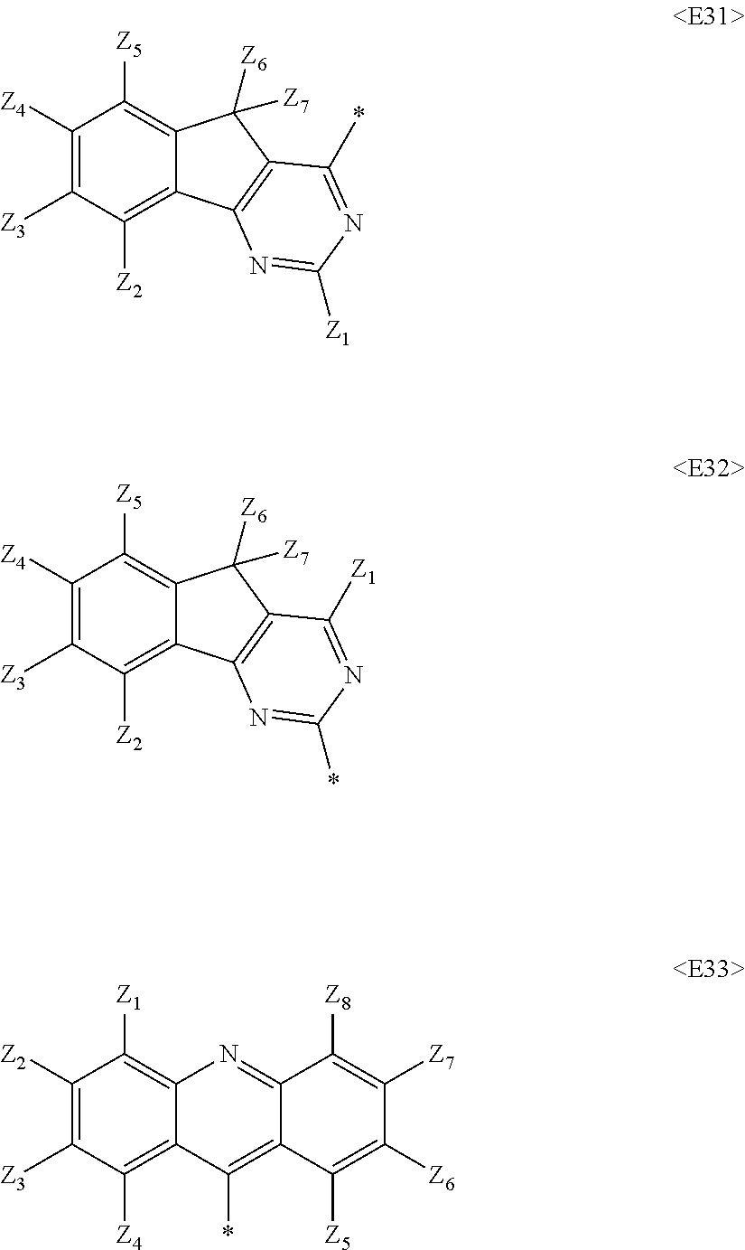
C1([Z4])=C([Z3])C([Z2])=C2C(=C1[Z5])C([Z6])([Z7])C1=C2N=C([Z1])N=C1*.C1([Z4])=C([Z3])C([Z2])=C2C(=C1[Z5])C([Z6])([Z7])C1=C2N=C(*)N=C1[Z1].C1([Z2])=C([Z3])C([Z4])=C2C(=C1[Z1])N=C1C(=C2*)C([Z5])=C([Z6])C([Z7])=C1[Z8]
